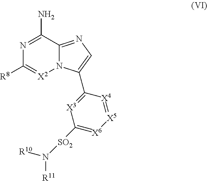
N1=C(N)C2=NC=C(C3=[X3]C([SO2]N([R10])[R11])=[X6][X5]=[X4]3)N2[X2]=C1[R8]
